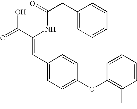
C(=O)(NC(C(=O)O)=CC1=CC=C(OC2=C(I)C=CC=C2)C=C1)CC1=CC=CC=C1
